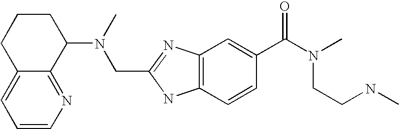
C1=CN=C2C(=C1)CCCC2N(C)CC1=NC2=C(N1)C=CC(C(N(CCNC)C)=O)=C2
